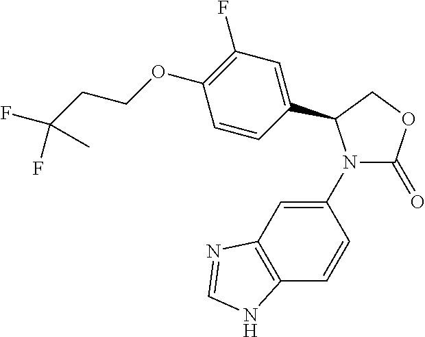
C1(N2C(=O)OCC2C2=CC(F)=C(OCCC(F)(F)C)C=C2)=CC2=C(C=C1)NC=N2
